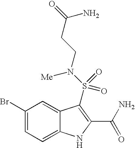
C1(Br)=CC=C2C(=C1)C(S(N(CCC(=O)N)[Me])(=O)=O)=C(C(N)=O)N2
